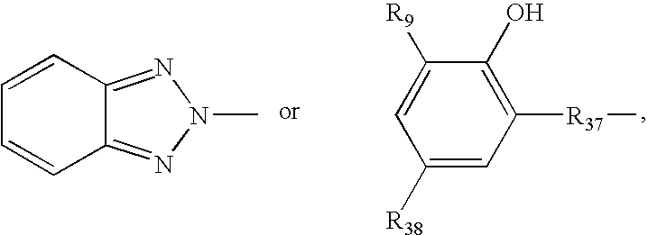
C1=CC2=NN(C)N=C2C=C1.C1=C([R9])C(O)=C([R37]C)C=C1[R38]
